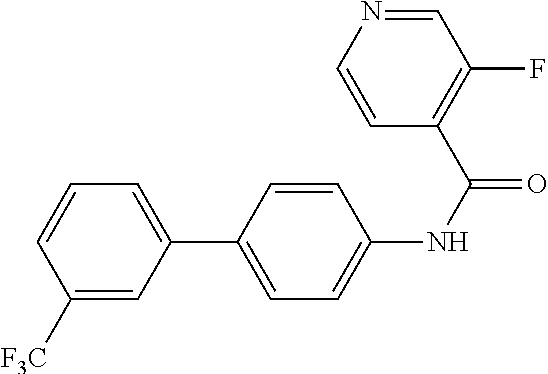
C1([F3C])=CC(C2=CC=C(NC(=O)C3=C(F)C=NC=C3)C=C2)=CC=C1
